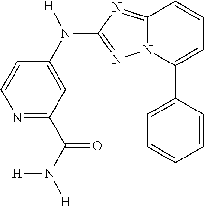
N1=C(C(N([H])[H])=O)C=C(N(C2=NN3C(=N2)C=CC=C3C2=CC=CC=C2)[H])C=C1
